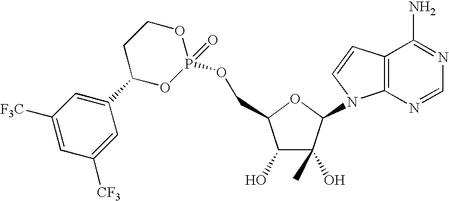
C1(O)C(O)(C)C(N2C3=C(C=C2)C(N)=NC=N3)OC1COP1(=O)OCCC(C2=CC([F3C])=CC([CF3])=C2)O1
